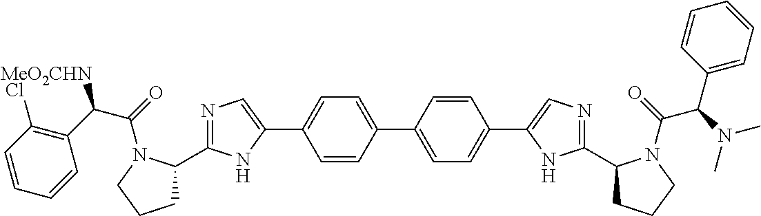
C1(C2=NC=C(C3=CC=C(C4=CC=C(C5=CN=C(C6CCCN6C(=O)C(N(C)C)C6=CC=CC=C6)N5)C=C4)C=C3)N2)CCCN1C(=O)C([MeO2CHN])C1=C(Cl)C=CC=C1
